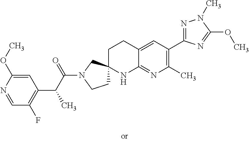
C1=NC(OC)=CC(C(C(N2CCC3(C2)CCC2=CC(C4=NN(C)C(OC)=N4)=C(C)N=C2N3)=O)C)=C1F
